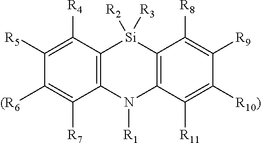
C12=C(N([R1])C3=C([Si]1([R2])[R3])C([R8])=C([R9])C([R10)])=C3[R11])C([R7])=C([(R6])C([R5])=C2[R4]
